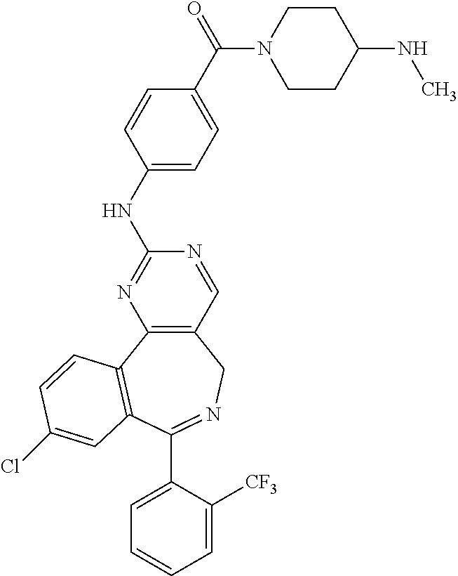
C12=C(C3=C(C(C4=CC=CC=C4[CF3])=NC1)C=C(Cl)C=C3)N=C(NC1=CC=C(C(=O)N3CCC(NC)CC3)C=C1)N=C2
